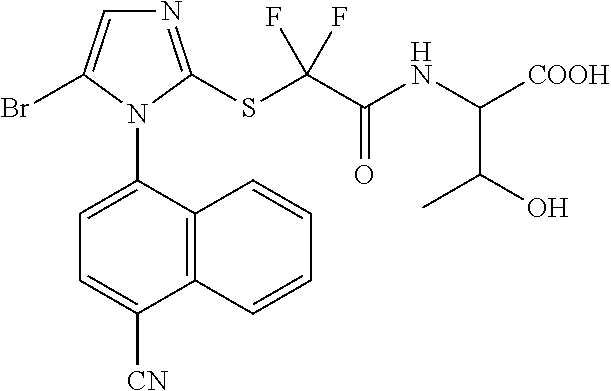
C12=C(C(N3C(Br)=CN=C3SC(C(NC([COOH])C(O)C)=O)(F)F)=CC=C1[CN])C=CC=C2
